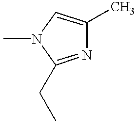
N1=C(CC)N(C)C=C1C
